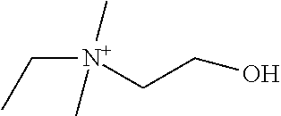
C([N+](CCO)(C)C)C
